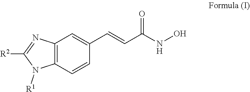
[R1]N1C([R2])=NC2=C1C=CC(C=CC(=O)NO)=C2
